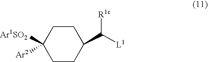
C1CC(C([L1])[R1c])CCC1([Ar1SO2])[Ar2]
